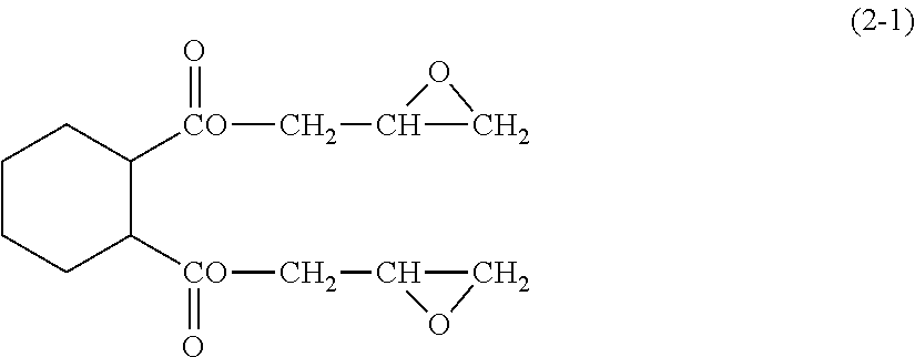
C1CCC([CO](=O)CC2CO2)C([CO](CC2CO2)=O)C1
